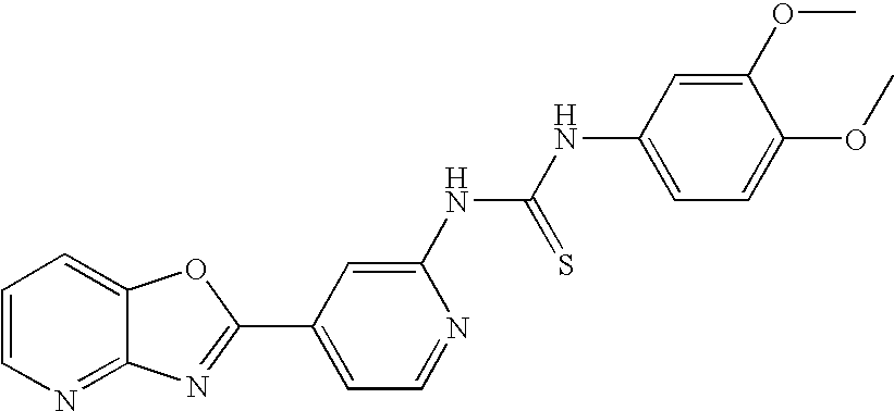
C12=NC=CC=C1OC(C1=CC=NC(NC(=S)NC3=CC=C(OC)C(OC)=C3)=C1)=N2
